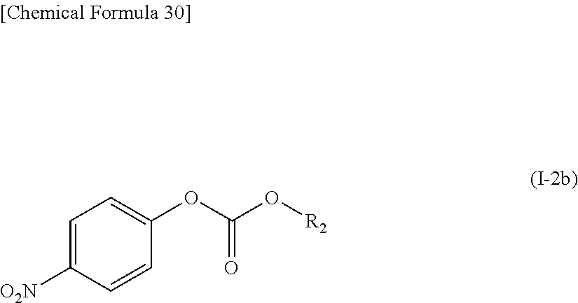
C1=C([O2N])C=CC(OC(O[R2])=O)=C1
